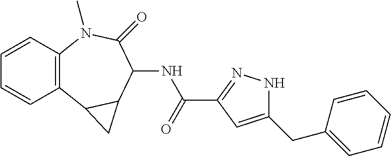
C1=CC2=C(C=C1)C1C(C(NC(C3=NNC(CC4=CC=CC=C4)=C3)=O)C(=O)N2C)C1
